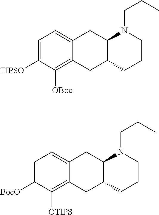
C1=C([BocO])C([OTIPS])=C2C(=C1)CC1C(C2)CCCN1CCC.C1=C([TIPSO])C([OBoc])=C2C(=C1)CC1C(C2)CCCN1CCC
